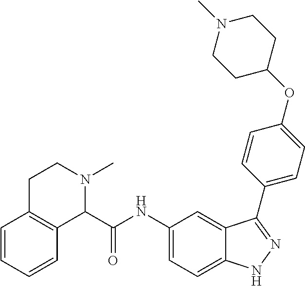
C12=C(C=CC=C1)CCN(C)C2C(NC1=CC=C2C(=C1)C(C1=CC=C(OC3CCN(C)CC3)C=C1)=NN2)=O
